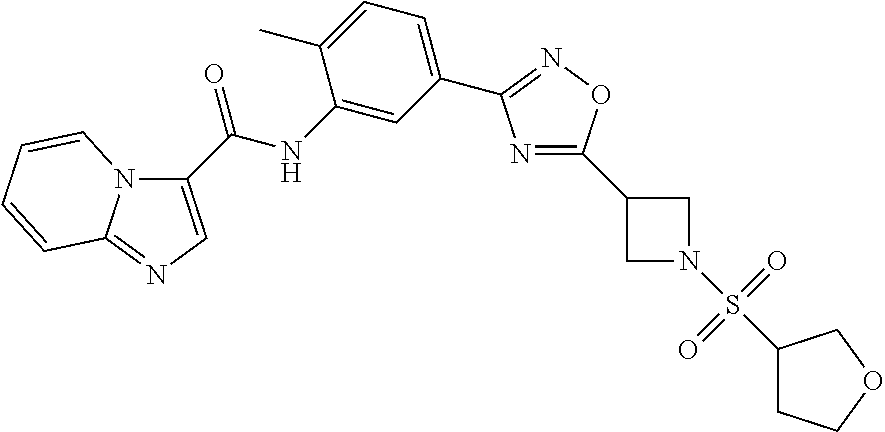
N1=C(C2CN(S(=O)(=O)C3CCOC3)C2)ON=C1C1=CC=C(C)C(NC(=O)C2=CN=C3N2C=CC=C3)=C1
